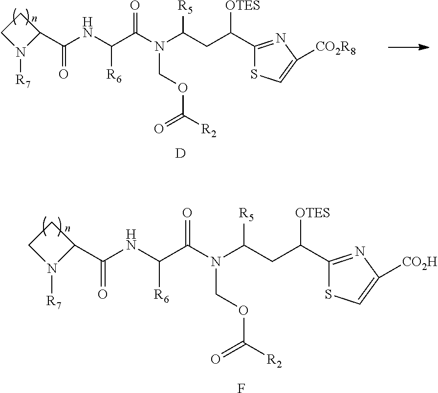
[D].C1(C(CC(N(C(C(NC(C2CCN2[R7])=O)[R6])=O)COC([R2])=O)[R5])[OTES])=NC([CO2R8])=CS1.F.C1(C(CC(N(C(C(NC(C2CCN2[R7])=O)[R6])=O)COC([R2])=O)[R5])[OTES])=NC([CO2H])=CS1
